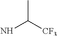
CC([CF3])N
